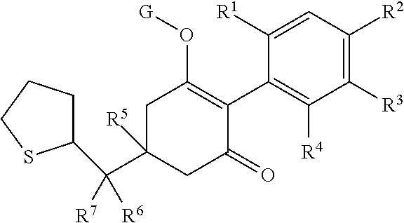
C1C(C(C2CCCS2)([R6])[R7])([R5])CC(=O)C(C2=C([R4])C([R3])=C([R2])C=C2[R1])=C1O[G]
